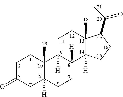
C1C(=O)CC2([H])C(C)(C1)C1([H])C([H])(CC2)C2([H])C(C)(CC1)C(C(C)=O)CC2
